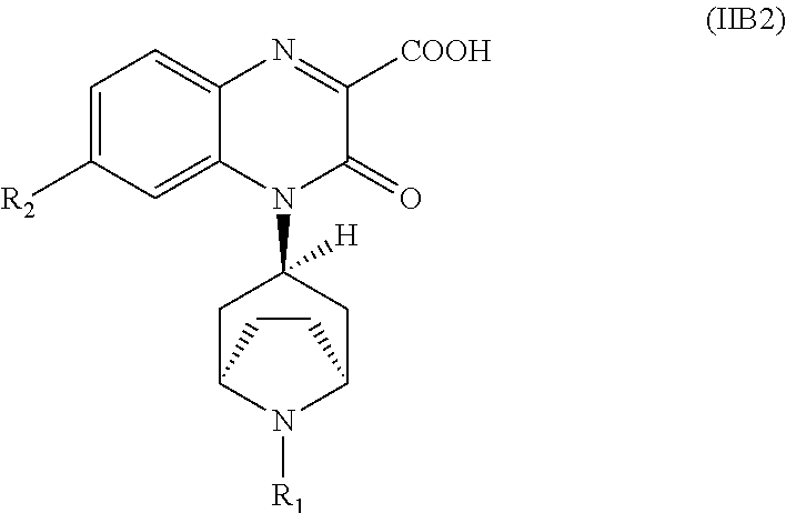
C1=C([R2])C=C2C(=C1)N=C([COOH])C(=O)N2C1([H])CC2N([R1])C(C1)CC2
